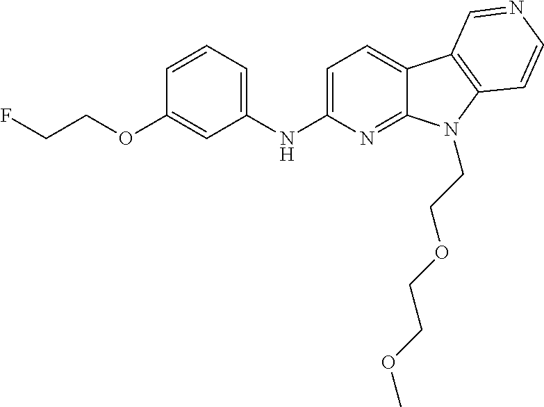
N(C1=CC=C2C(=N1)N(CCOCCOC)C1=C2C=NC=C1)C1=CC=CC(OCCF)=C1
